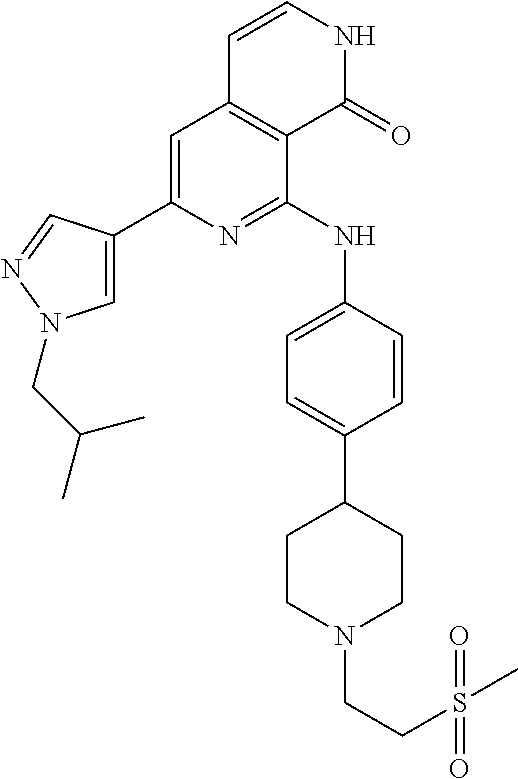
C1=C(C2=CN(CC(C)C)N=C2)N=C(NC2=CC=C(C3CCN(CCS(C)(=O)=O)CC3)C=C2)C2=C1C=CNC2=O
